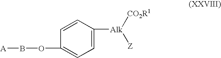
C1=C([Alk]([CO2R1])[Z])C=CC(OB[A])=C1
